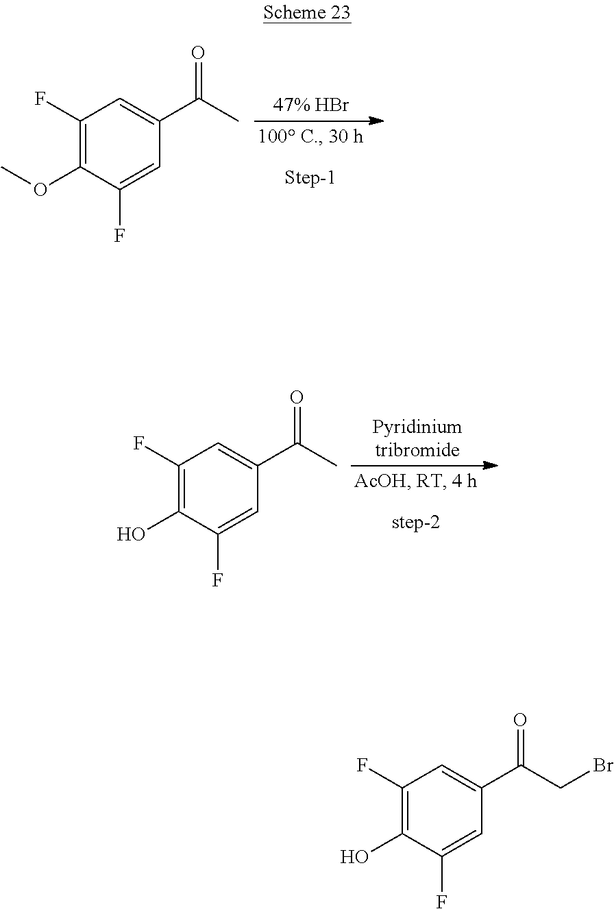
C1(F)=C(OC)C(F)=CC(C(C)=O)=C1.C1(F)=C(O)C(F)=CC(C(C)=O)=C1.C1(F)=C(O)C(F)=CC(C(CBr)=O)=C1
